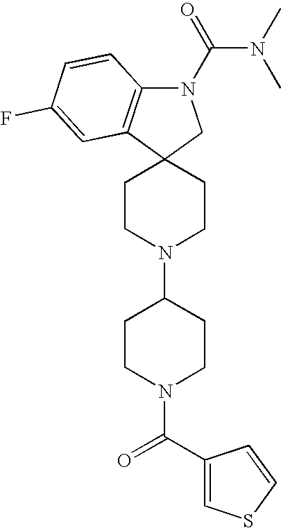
C1CN(C2CCN(C(=O)C3=CSC=C3)CC2)CCC12CN(C(=O)N(C)C)C1=C2C=C(F)C=C1
